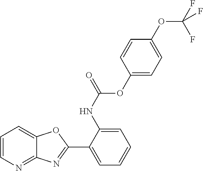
C1(NC(OC2=CC=C(OC(F)(F)F)C=C2)=O)=CC=CC=C1C1=NC2=NC=CC=C2O1
